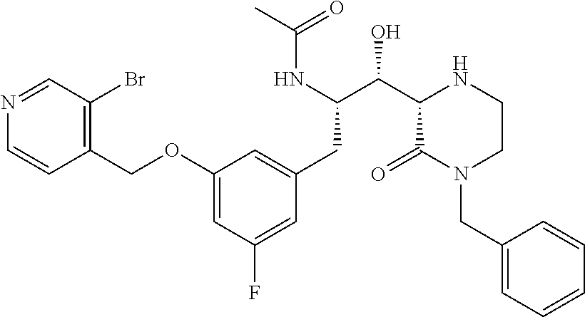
C1(OCC2=C(Br)C=NC=C2)=CC(F)=CC(CC(C(C2C(=O)N(CC3=CC=CC=C3)CCN2)O)NC(C)=O)=C1
